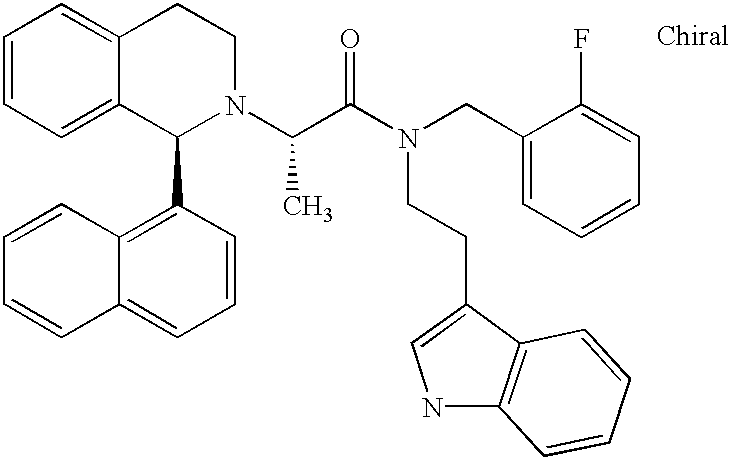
C1=CC=C2C(=C1)CCN(C(C(N(CC1=CC=CC=C1F)CCC1=CNC3=C1C=CC=C3)=O)C)C2C1=C2C(=CC=C1)C=CC=C2
